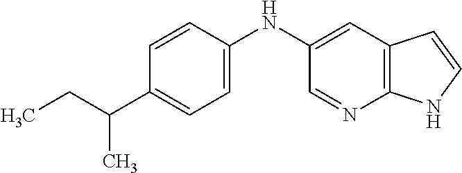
C1(NC2=CC=C(C(CC)C)C=C2)=CC2=C(N=C1)NC=C2
